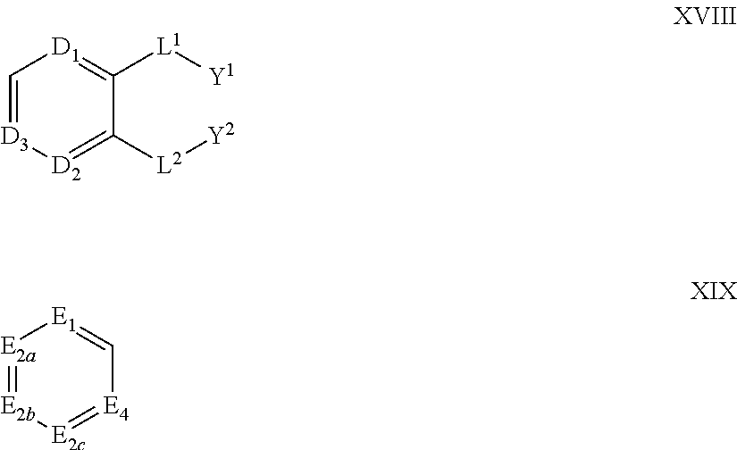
[E2a]1=[E2b][E2c]=[E4]C=[E1]1.[D3]1=C[D1]=C([L1][Y1])C([L2][Y2])=[D2]1
